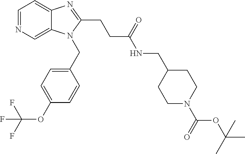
C1=NC=C2C(=C1)N=C(CCC(NCC1CCN(C(=O)OC(C)(C)C)CC1)=O)N2CC1=CC=C(OC(F)(F)F)C=C1
